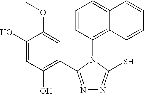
N1=C(C2=C(O)C=C(O)C(OC)=C2)N(C2=C3C(=CC=C2)C=CC=C3)C(S)=N1
